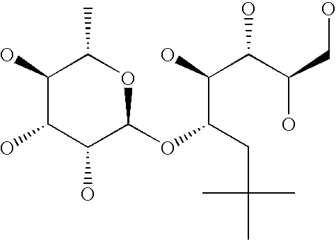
C1(OC(C(O)C(C(O)CO)O)CC(C)(C)C)OC(C)C(O)C(O)C1O
